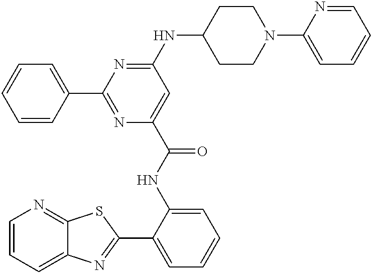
C1=CC=C2C(=N1)SC(C1=CC=CC=C1NC(=O)C1=CC(NC3CCN(C4=CC=CC=N4)CC3)=NC(C3=CC=CC=C3)=N1)=N2
